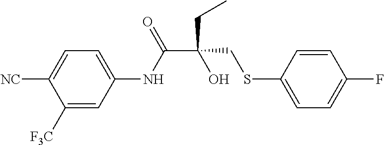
C1([F3C])=CC(NC(C(CC)(CSC2=CC=C(F)C=C2)O)=O)=CC=C1[NC]
